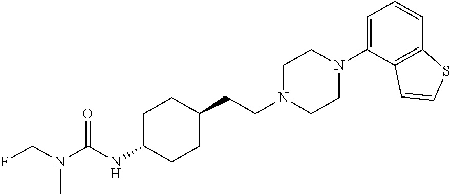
N(C(NC1CCC(CCN2CCN(C3=CC=CC4=C3C=CS4)CC2)CC1)=O)(C)CF
